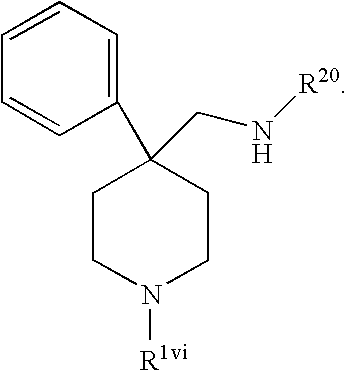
C1=CC=CC=C1C1(CN[R20])CCN([R1vi])CC1
